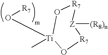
[R7]1O[Ti](C)(O[R7])O[R7][Z]1[(R8)n]
